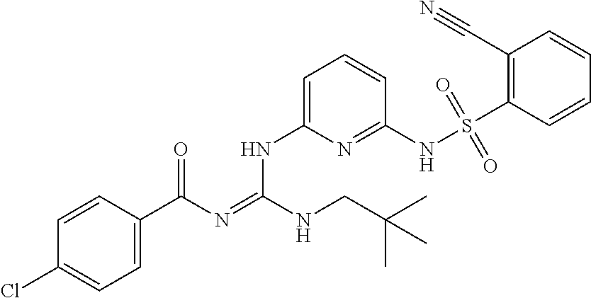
C1=CC(C(N=C(NCC(C)(C)C)NC2=CC=CC(NS(C3=C(C#N)C=CC=C3)(=O)=O)=N2)=O)=CC=C1Cl
